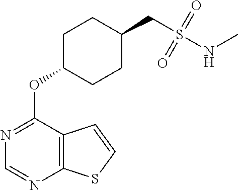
N1=C(OC2CCC(CS(NC)(=O)=O)CC2)C2=C(N=C1)SC=C2
